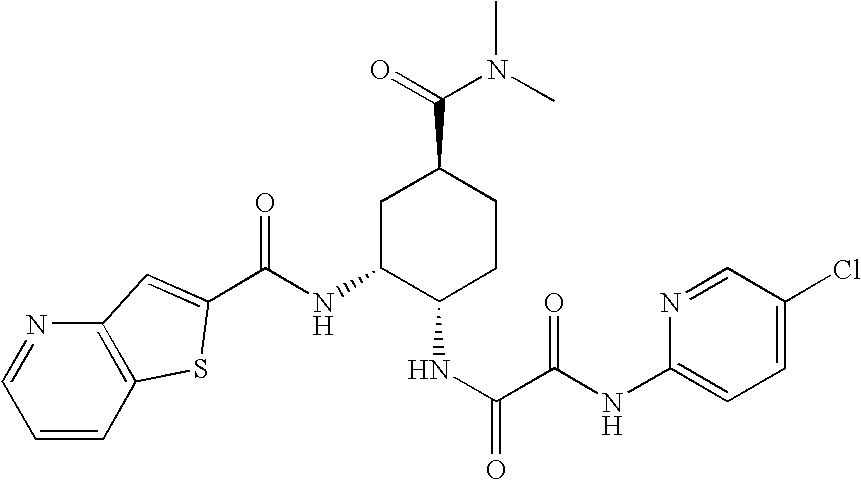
C1=CC2=C(N=C1)C=C(C(NC1C(NC(=O)C(NC3=CC=C(Cl)C=N3)=O)CCC(C(=O)N(C)C)C1)=O)S2
